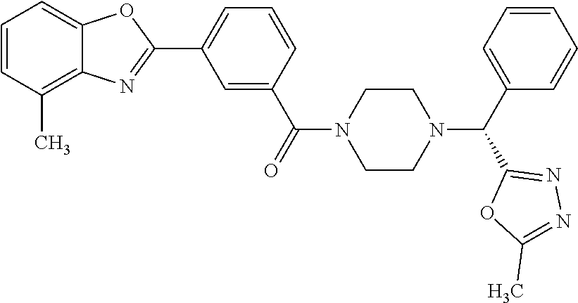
C1=C(C(=O)N2CCN(C(C3=CC=CC=C3)C3=NN=C(C)O3)CC2)C=CC=C1C1=NC2=C(C)C=CC=C2O1
